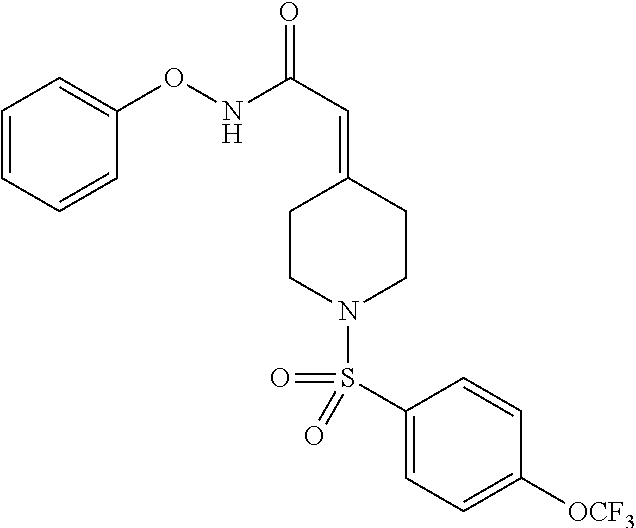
C1=CC=CC(ONC(C=C2CCN(S(=O)(C3=CC=C([OCF3])C=C3)=O)CC2)=O)=C1
